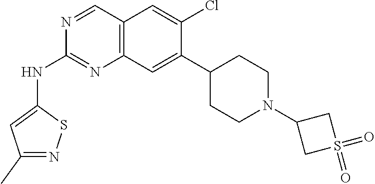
C12=C(C=C(C3CCN(C4CS(=O)(=O)C4)CC3)C(Cl)=C1)N=C(NC1=CC(C)=NS1)N=C2
